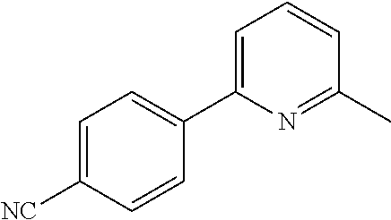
C1=C([NC])C=CC(C2=CC=CC(C)=N2)=C1
